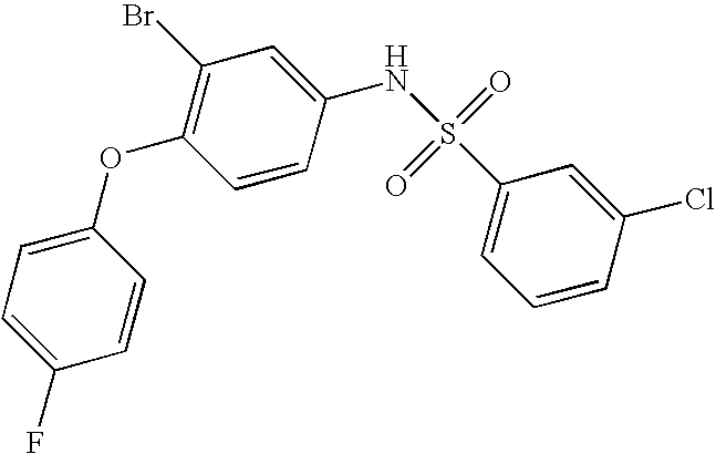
FC1=CC=C(OC2=C(Br)C=C(NS(C3=CC=CC(Cl)=C3)(=O)=O)C=C2)C=C1
